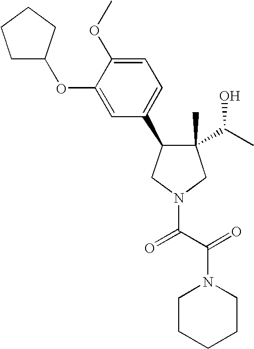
C1(C)(C(C)O)C(C2=CC=C(OC)C(OC3CCCC3)=C2)CN(C(C(=O)N2CCCCC2)=O)C1
